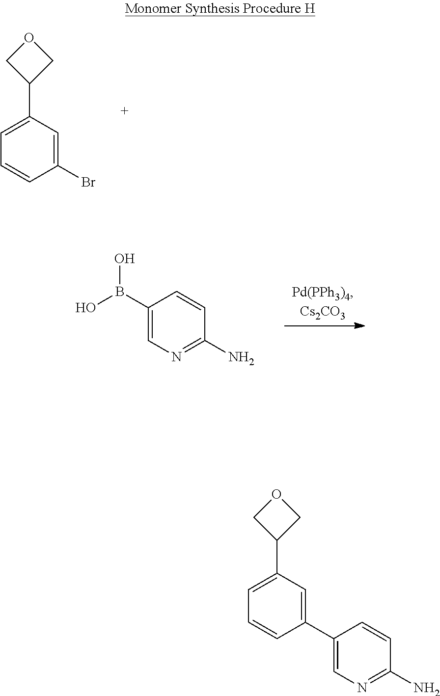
C1=CC(Br)=CC(C2COC2)=C1.C1(B(O)O)=CN=C(N)C=C1.C1=CC(C2=CN=C(N)C=C2)=CC(C2COC2)=C1
